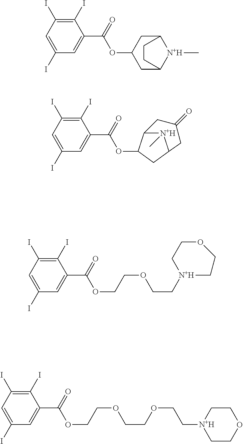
C1(I)=CC(I)=C(I)C(C(=O)OC2CC3[N+H](C)C(C2)CC3)=C1.C1(I)=CC(I)=C(I)C(C(=O)OC2C3[N+H](C)C(C2)CC(=O)C3)=C1.C1(I)=CC(I)=C(I)C(C(=O)OCCOCC[N+H]2CCOCC2)=C1.C1(I)=CC(I)=C(I)C(C(=O)OCCOCCOCC[N+H]2CCOCC2)=C1
